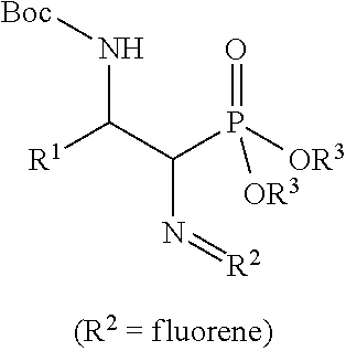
C(C(P(=O)([OR3])[OR3])N=[R2])(N[Boc])[R1]
